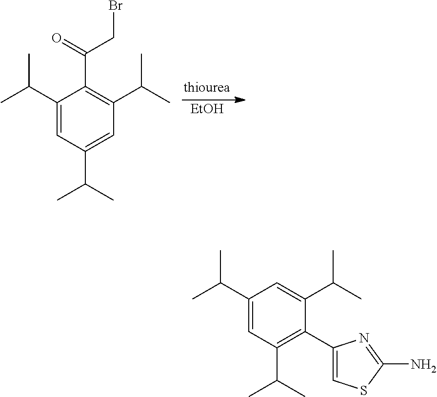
[EtOH].C1(C(C)C)=CC(C(C)C)=CC(C(C)C)=C1C(=O)CBr.C(C1=CC(C(C)C)=C(C2=CSC(N)=N2)C(C(C)C)=C1)(C)C
